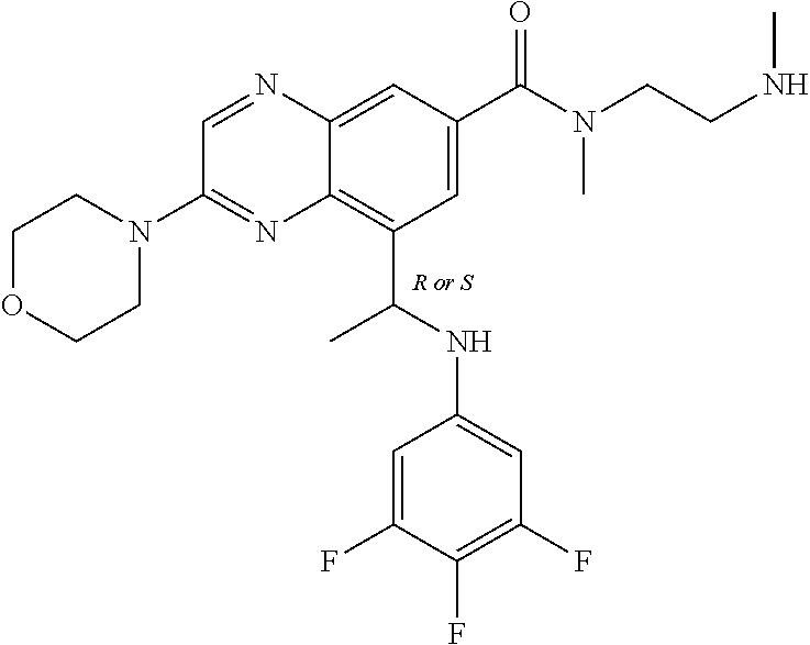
C1OCCN(C2=NC3=C(C(NC4=CC(F)=C(F)C(F)=C4)C)C=C(C(N(CCNC)C)=O)C=C3N=C2)C1.[R or S]
